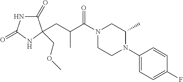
C1(=O)NC(=O)NC1(COC)CC(C(N1CCN(C2=CC=C(F)C=C2)C(C)C1)=O)C
